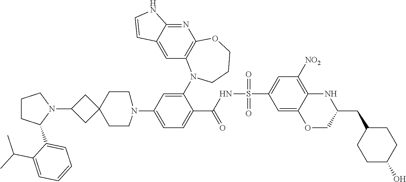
C1N(C2=CC=C(C(NS(C3=CC([NO2])=C4C(=C3)OCC(CC3CCC(O)CC3)N4)(=O)=O)=O)C(N3C4=C(N=C5C(=C4)C=CN5)OCCC3)=C2)CCC2(C1)CC(N1CCCC1C1=CC=CC=C1C(C)C)C2
